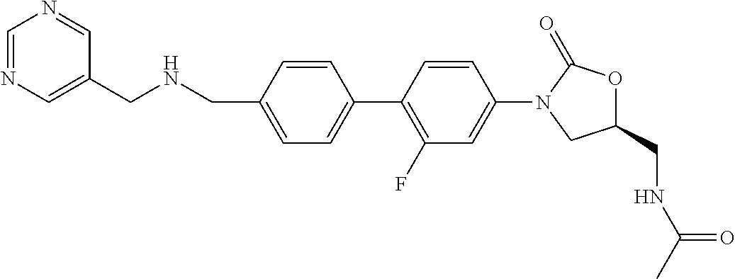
C1=C(CNCC2=CN=CN=C2)C=CC(C2=C(F)C=C(N3CC(CNC(C)=O)OC3=O)C=C2)=C1
